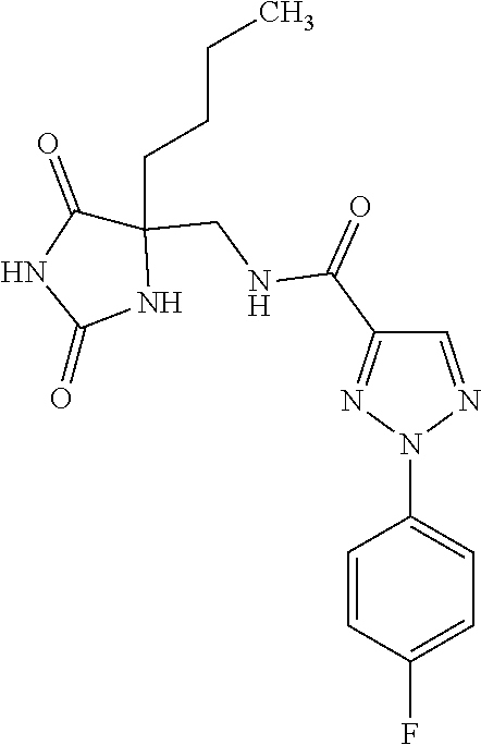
C1=NN(C2=CC=C(F)C=C2)N=C1C(=O)NCC1(CCCC)C(=O)NC(=O)N1
